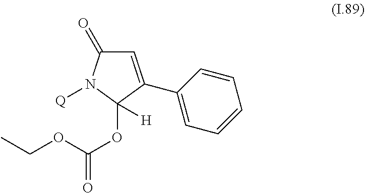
C1(=O)N([Q])C(OC(OCC)=O)([H])C(C2=CC=CC=C2)=C1
